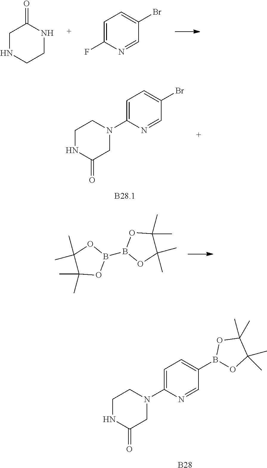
[B28].C1=NC(N2CCNC(=O)C2)=CC=C1B1OC(C)(C)C(C)(C)O1.C1CNCC(=O)N1.C1=NC(F)=CC=C1Br.[B28.1].C1=NC(N2CCNC(=O)C2)=CC=C1Br.C1(C)(C)C(C)(C)OB(B2OC(C)(C)C(C)(C)O2)O1
